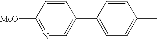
N1=C([MeO])C=CC(C2=CC=C(C)C=C2)=C1
